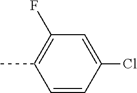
C1=CC(Cl)=CC(F)=C1C
